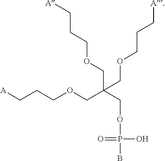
O=P(OCC(COCCC[A])(COCCC[A])COCCC[A])(B)O
